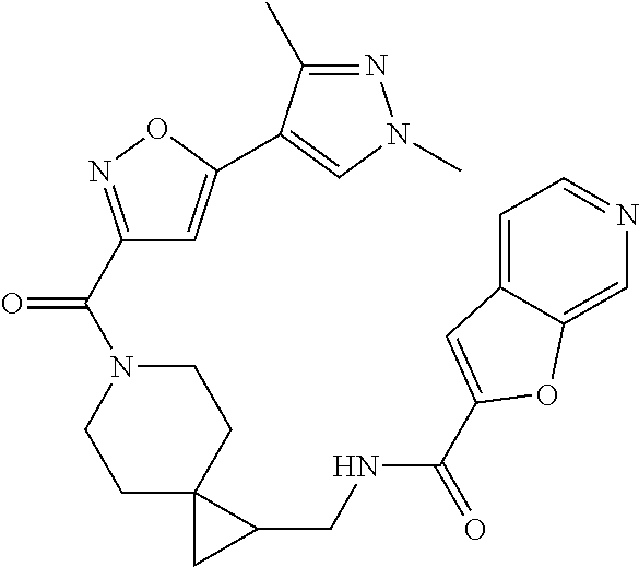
N1(C(=O)C2=NOC(C3=CN(C)N=C3C)=C2)CCC2(CC1)CC2CNC(=O)C1=CC2=CC=NC=C2O1
